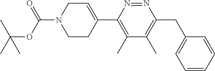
O=C(OC(C)(C)C)N1CCC(C2=C(C)C(C)=C(CC3=CC=CC=C3)N=N2)=CC1
